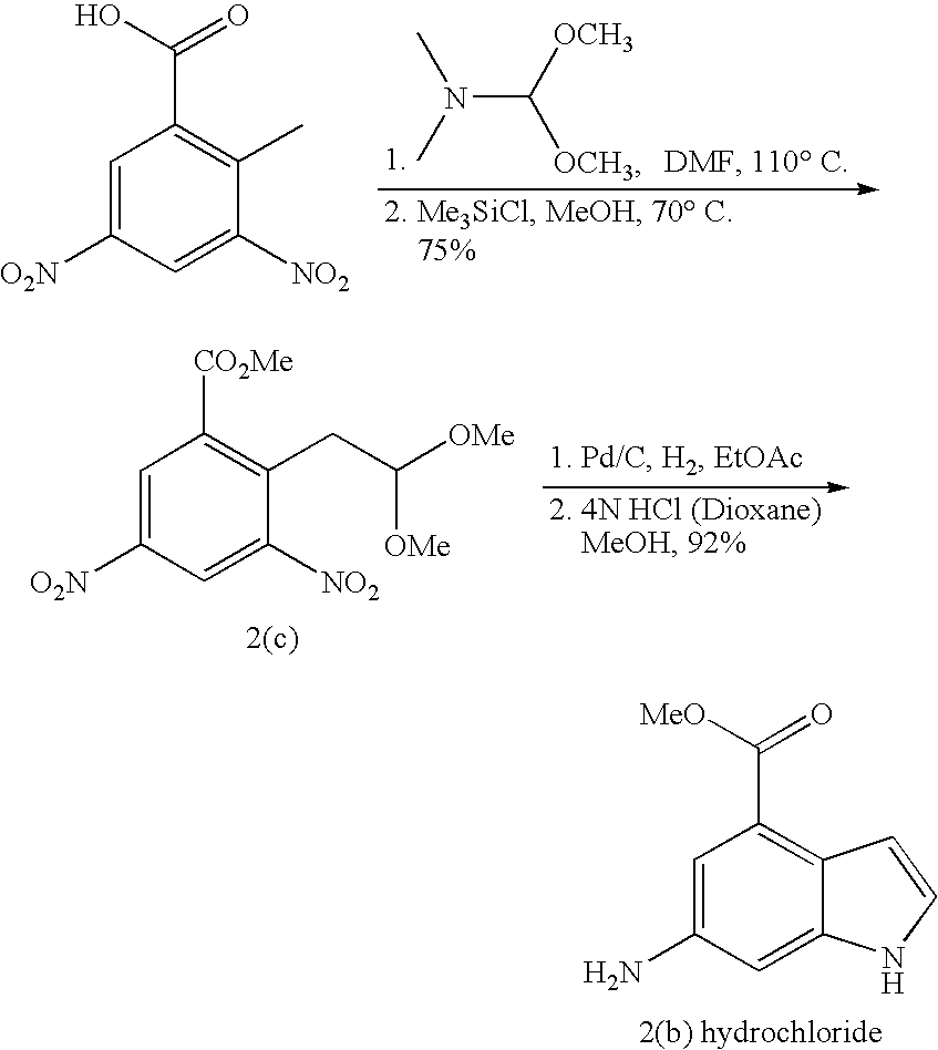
N(C([OCH3])[OCH3])(C)C.C1=C([O2N])C=C([NO2])C(C)=C1C(O)=O.C1=C([O2N])C=C([NO2])C(CC([OMe])[OMe])=C1[CO2Me].C1=C(N)C=C2C(=C1C([MeO])=O)C=CN2
